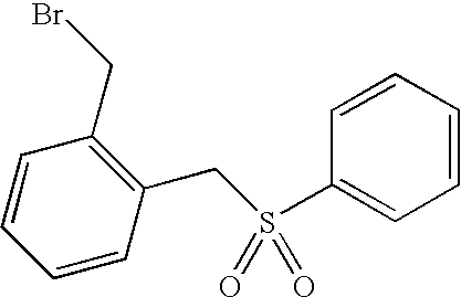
C1=CC(CS(C2=CC=CC=C2)(=O)=O)=C(CBr)C=C1
